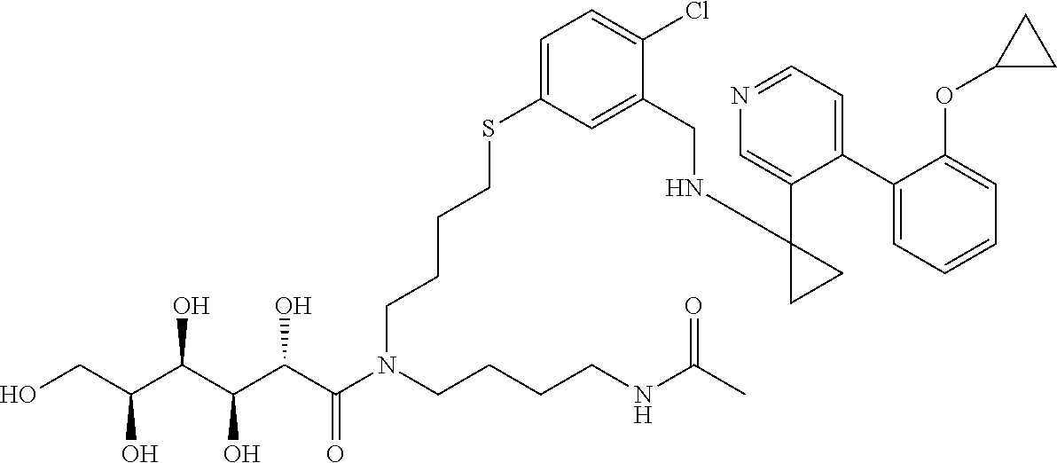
OCC(C(C(C(C(N(CCCCNC(C)=O)CCCCSC1=CC=C(Cl)C(CNC2(C3=CN=CC=C3C3=CC=CC=C3OC3CC3)CC2)=C1)=O)O)O)O)O
